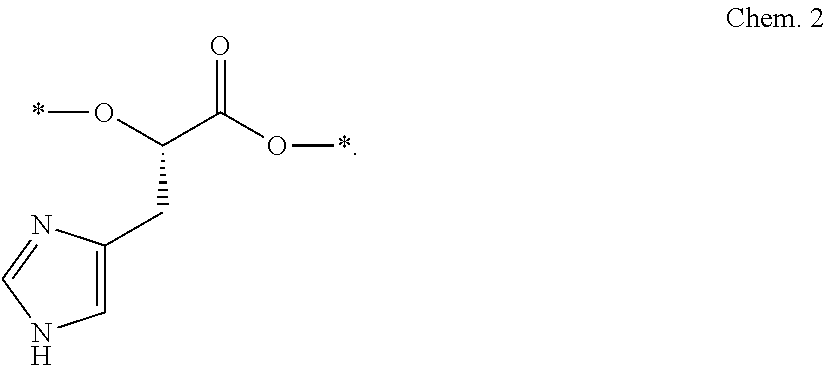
C1(CC(C(O*)=O)O*)=CNC=N1
